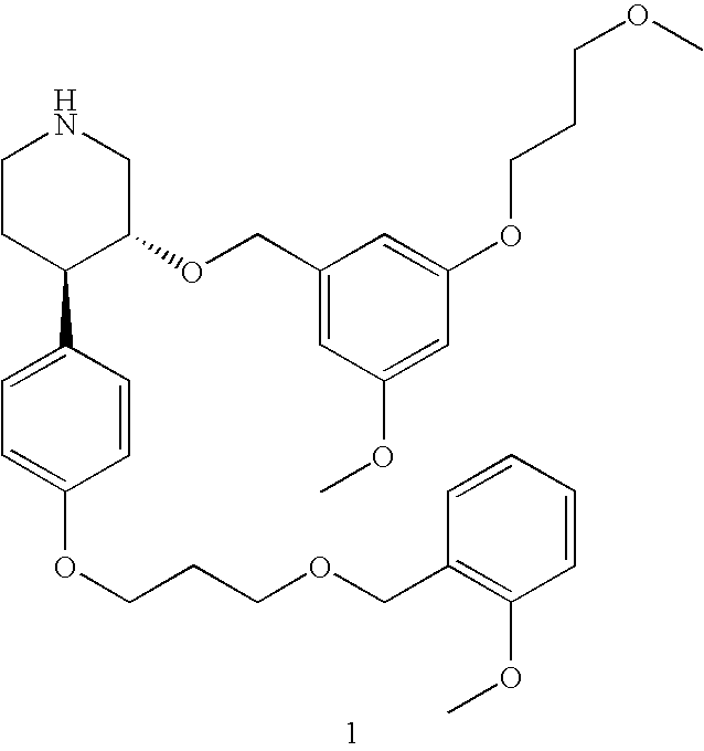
C1CC(C2=CC=C(OCCCOCC3=C(OC)C=CC=C3)C=C2)C(OCC2=CC(OC)=CC(OCCCOC)=C2)CN1
